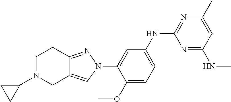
C1N(C2CC2)CC2=CN(C3=CC(NC4=NC(C)=CC(NC)=N4)=CC=C3OC)N=C2C1
